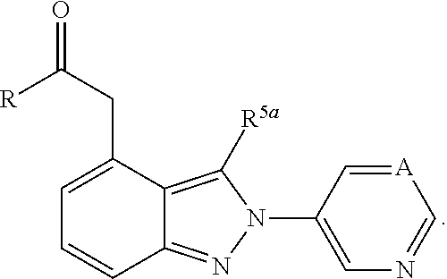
C1=[A]C=NC=C1N1C([R5a])=C2C(=N1)C=CC=C2CC(=O)[R]
